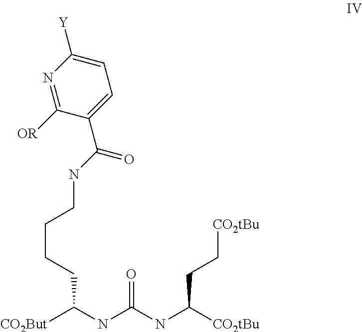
[CO2But]C(NC(NC([CO2tBu])CC[CO2tBu])=O)CCCCNC(=O)C1=CC=C([Y])N=C1[OR]
